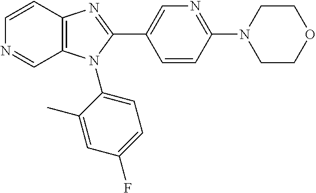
C1=CC2=C(C=N1)N(C1=CC=C(F)C=C1C)C(C1=CN=C(N3CCOCC3)C=C1)=N2
